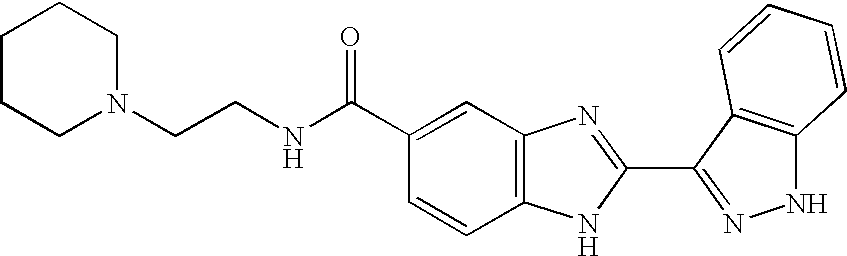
C1=CC2=C(C=C1C(NCCN1CCCCC1)=O)N=C(C1=NNC3=C1C=CC=C3)N2
